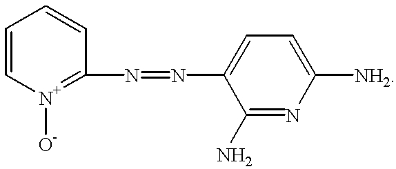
N(=NC1=CC=C([NH2])N=C1N)C1=[N+]([O-])C=CC=C1
